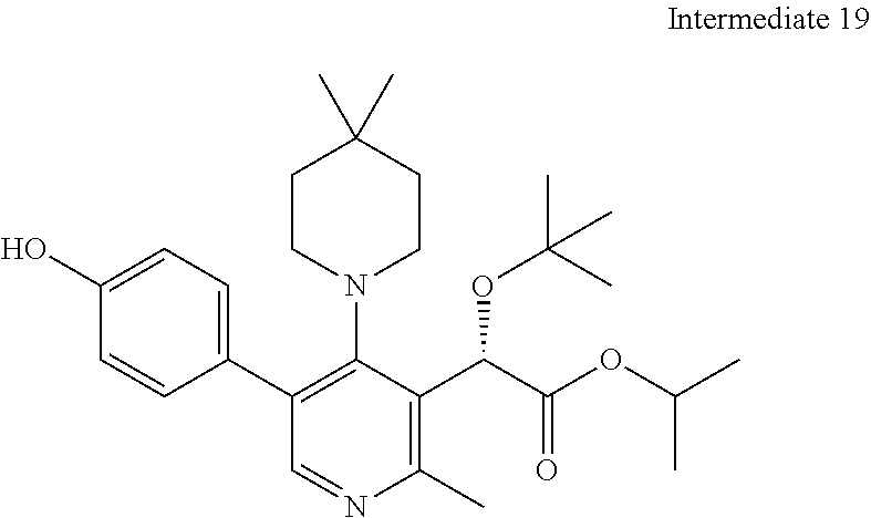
C1(C2=CC=C(O)C=C2)=C(N2CCC(C)(C)CC2)C(C(C(OC(C)C)=O)OC(C)(C)C)=C(C)N=C1
